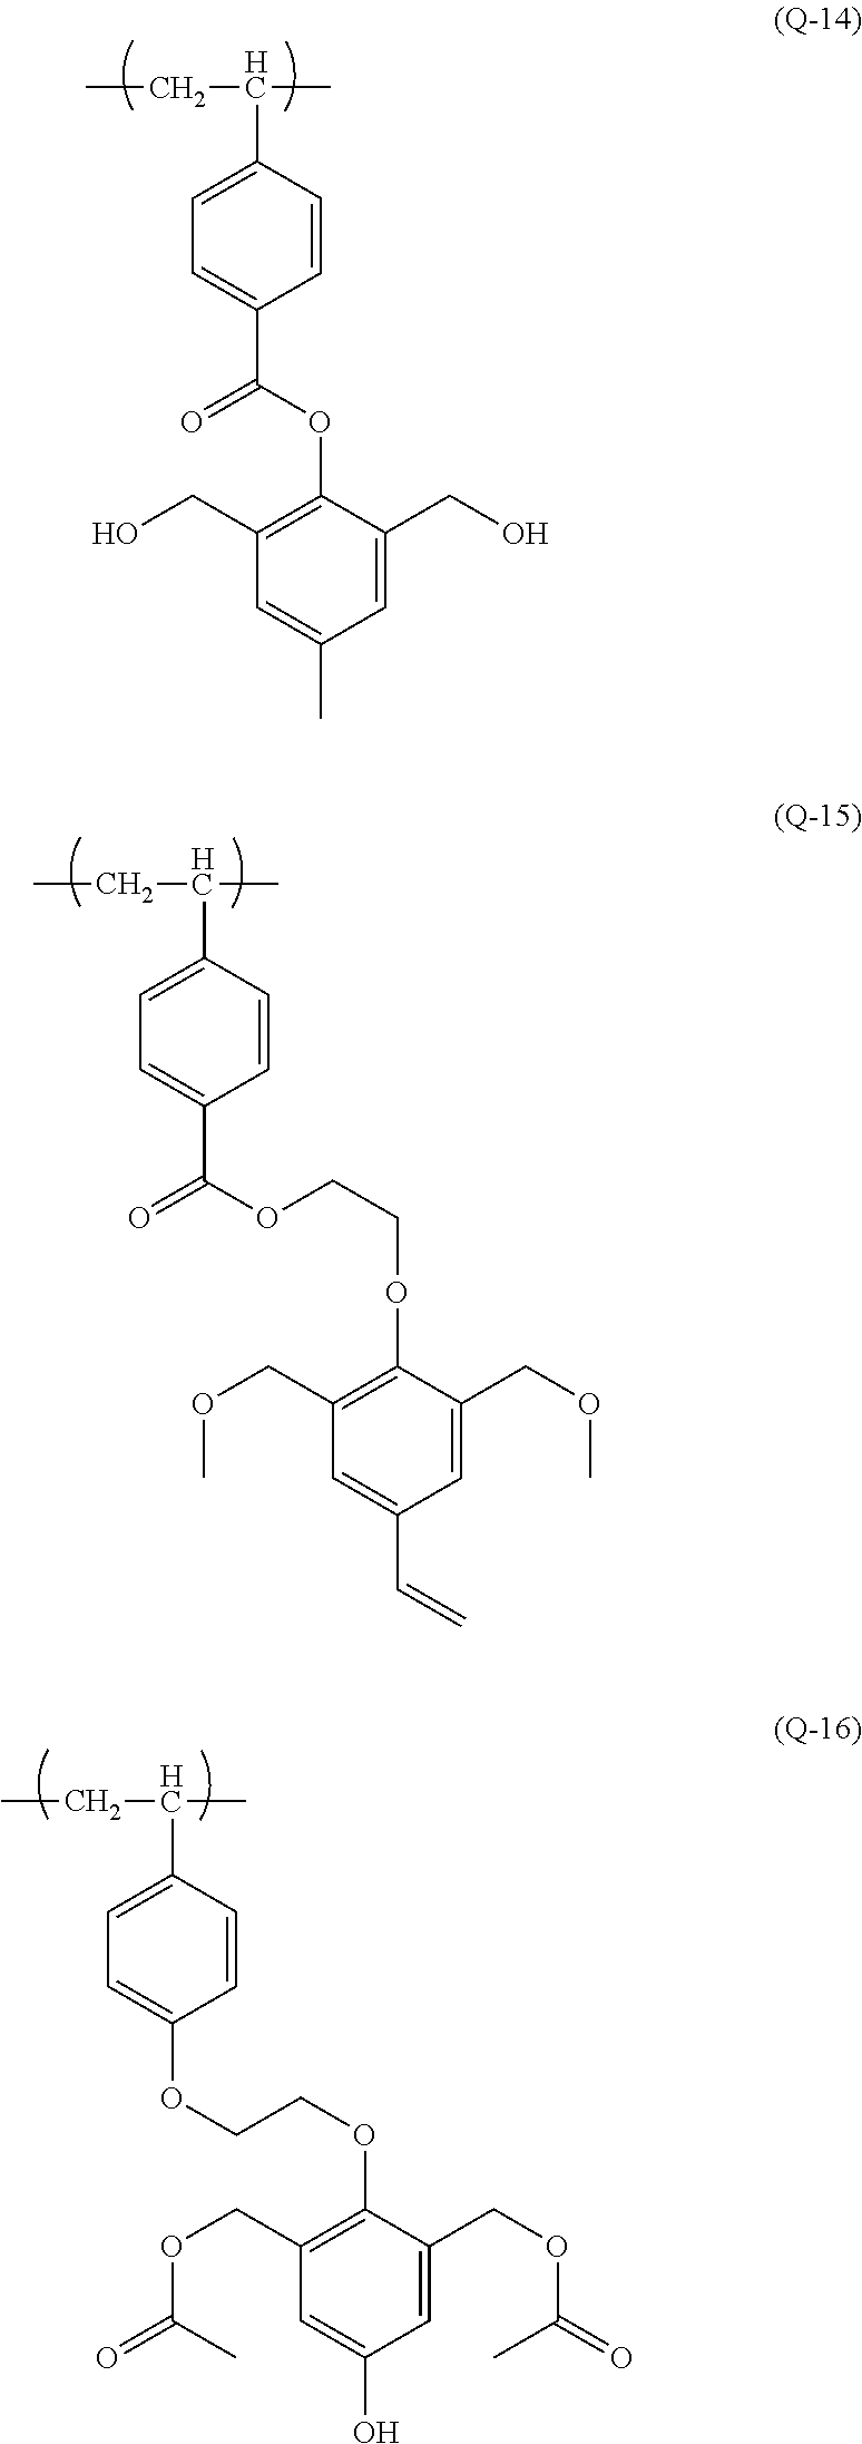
CCC(C)C1=CC=C(C(OC2=C(CO)C=C(C)C=C2CO)=O)C=C1.CCC(C)C1=CC=C(C(OCCOC2=C(COC)C=C(C=C)C=C2COC)=O)C=C1.CCC(C)C1=CC=C(OCCOC2=C(COC(=O)C)C=C(O)C=C2COC(=O)C)C=C1
